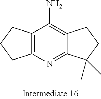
C12=NC3=C(C(N)=C1CCC2(C)C)CCC3
